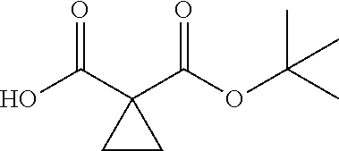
CC(OC(C1(C(O)=O)CC1)=O)(C)C
